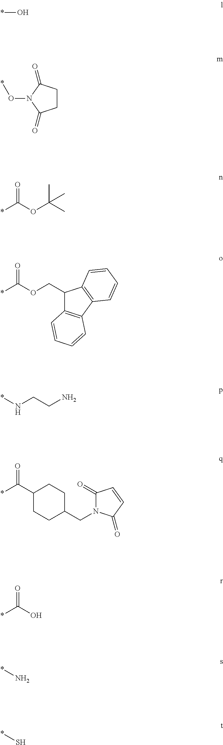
*O.*ON1C(=O)CCC1=O.*C(OC(C)(C)C)=O.*C(OCC1C2=C(C3=C1C=CC=C3)C=CC=C2)=O.*NCCN.*C(C1CCC(CN2C(=O)C=CC2=O)CC1)=O.*C(O)=O.*N.*S
